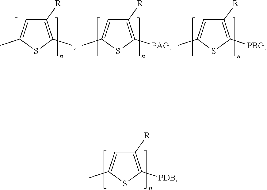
C1([R])=C([PDB])SC(C)=C1.C1([R])=C(C)SC(C)=C1.C1([R])=C([PAG])SC(C)=C1.C1([R])=C([PBG])SC(C)=C1
